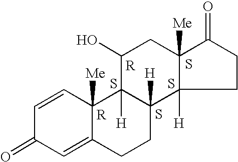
S.C1=CC2([Me])C(=CC1=O)CCC1([H])C2([H])C(O)CC2([Me])C1([H])CCC2=O.S.S.S.[R]
